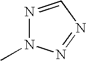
N1=CN=NN1C
